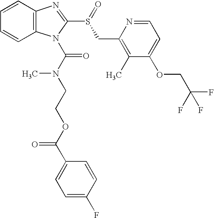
C12=C(C=CC=C1)N=C(S(=O)CC1=C(C)C(OCC(F)(F)F)=CC=N1)N2C(N(CCOC(C1=CC=C(F)C=C1)=O)C)=O
